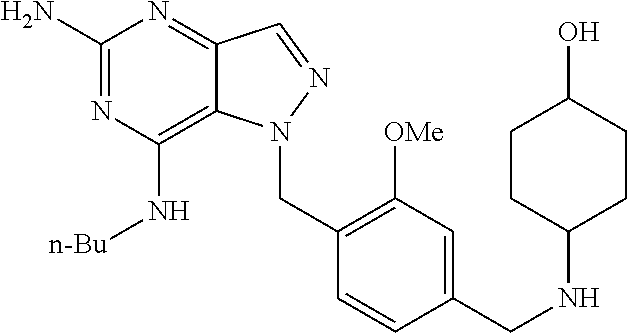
C1(N)=NC(N[n-Bu])=C2C(=N1)C=NN2CC1=C([OMe])C=C(CNC2CCC(O)CC2)C=C1
